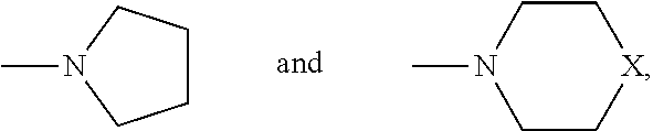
CN1CCCC1.CN1CC[X]CC1
